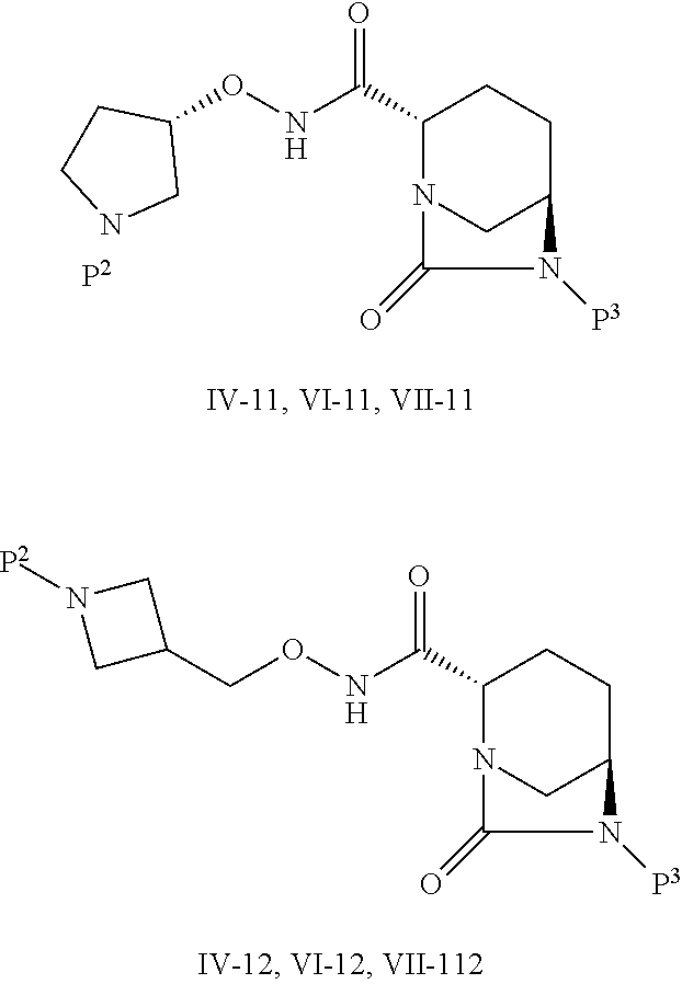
C1(C(NOC2CNCC2)=O)N2CC(CC1)N([P3])C2=O.[P2].C1(C(NOCC2CN([P2])C2)=O)N2CC(CC1)N([P3])C2=O
